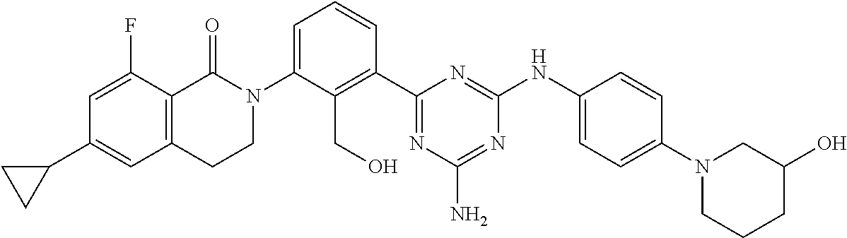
N1(C2=CC=CC(C3=NC(N)=NC(NC4=CC=C(N5CCCC(O)C5)C=C4)=N3)=C2CO)C(=O)C2=C(C=C(C3CC3)C=C2F)CC1
